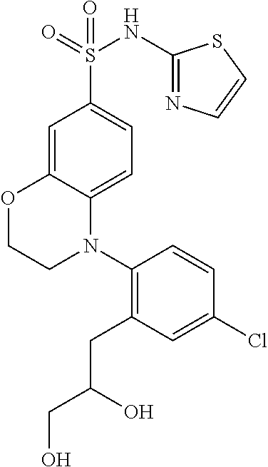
C1=C2C(=CC=C1S(=O)(NC1=NC=CS1)=O)N(C1=C(CC(CO)O)C=C(Cl)C=C1)CCO2
